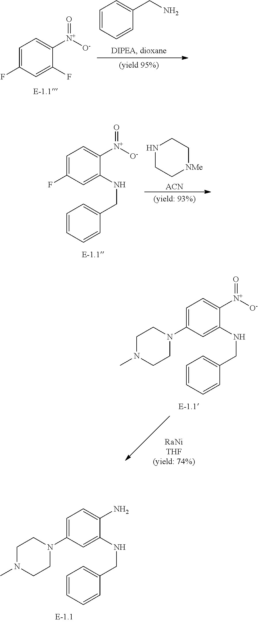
C1=C(N2CCN(C)CC2)C=C(NCC2=CC=CC=C2)C(N)=C1.C1=C(F)C=C(F)C([N+]([O-])=O)=C1.C1=CC=CC(CN)=C1.C1=C(F)C=C(NCC2=CC=CC=C2)C([N+]([O-])=O)=C1.N1CC[NMe]CC1.[ACN].C1=C(N2CCN(C)CC2)C=C(NCC2=CC=CC=C2)C([N+]([O-])=O)=C1
